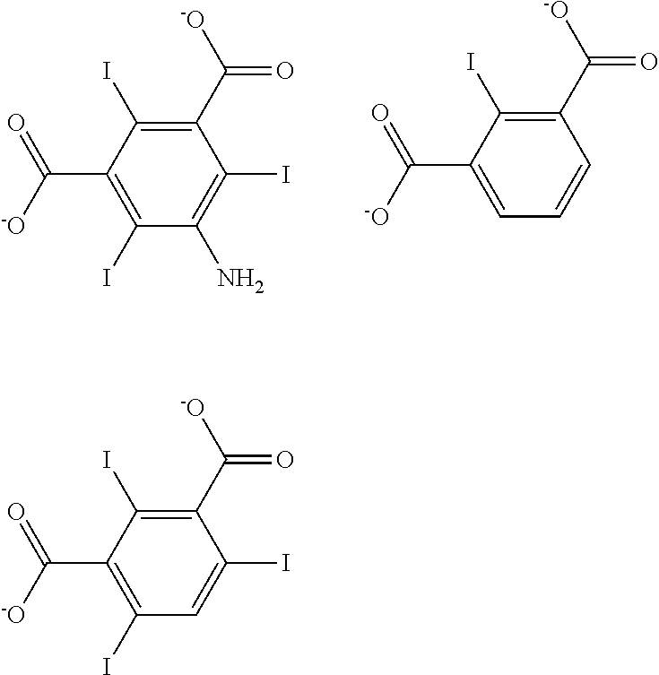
C1(C(=O)[-O])=C(I)C(C([-O])=O)=C(I)C(N)=C1I.C1(C(=O)[-O])=C(I)C(C([-O])=O)=CC=C1.C1(C(=O)[-O])=C(I)C(C([-O])=O)=C(I)C=C1I
